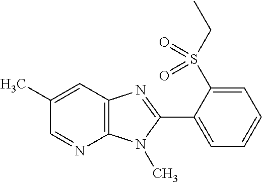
C12=C(C=C(C)C=N1)N=C(C1=CC=CC=C1S(CC)(=O)=O)N2C
